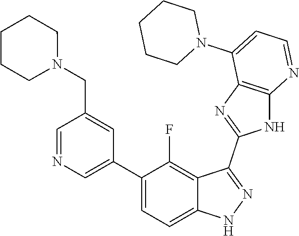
C1=NC=C(C2=CC=C3C(=C2F)C(C2=NC4=C(N2)N=CC=C4N2CCCCC2)=NN3)C=C1CN1CCCCC1
